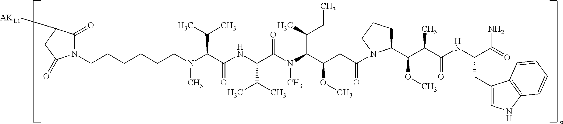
N(C(C(NC(C(C)C)C(N(C)C(C(C)CC)C(CC(=O)N1C(C(C(C(=O)NC(CC2=CNC3=C2C=CC=C3)C(=O)N)C)OC)CCC1)OC)=O)=O)C(C)C)(C)CCCCCCN1C(=O)C([AK1A])CC1=O
